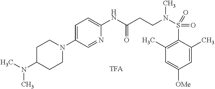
C1(C)=C(S(N(CCC(NC2=CC=C(N3CCC(N(C)C)CC3)C=N2)=O)C)(=O)=O)C(C)=CC([OMe])=C1
